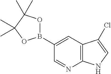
C1(B2OC(C)(C)C(C)(C)O2)=CC2=C(N=C1)NC=C2Cl
